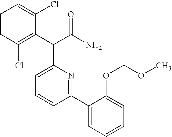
C1=CC=C(Cl)C(C(C(N)=O)C2=CC=CC(C3=CC=CC=C3OCOC)=N2)=C1Cl
